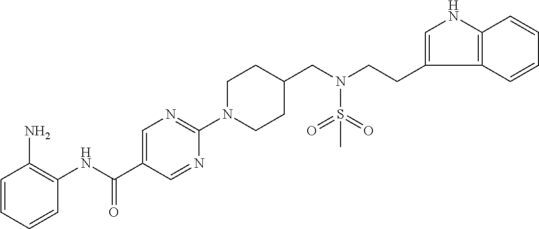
C1=CC=CC(NC(C2=CN=C(N3CCC(CN(CCC4=CNC5=C4C=CC=C5)S(C)(=O)=O)CC3)N=C2)=O)=C1N
